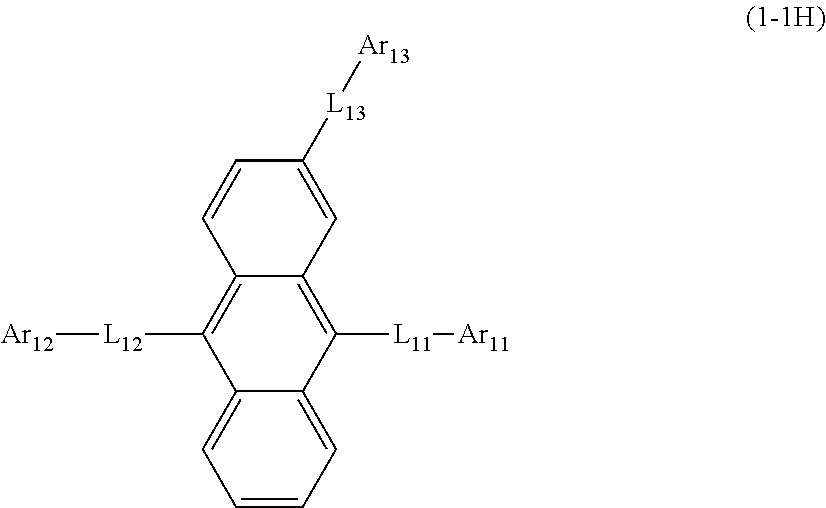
C1([L13][Ar13])=CC2=C([L11][Ar11])C3=CC=CC=C3C([L12][Ar12])=C2C=C1
